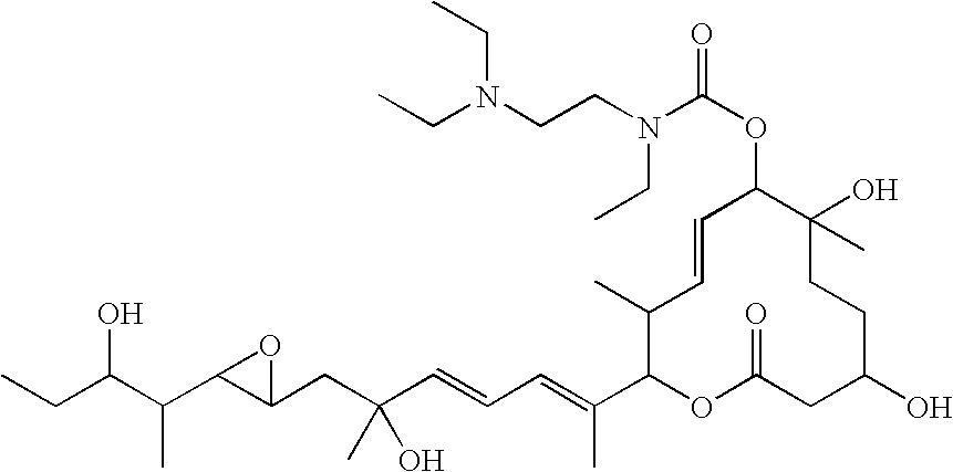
CCC(C(C1C(CC(C=CC=C(C2OC(=O)CC(O)CCC(O)(C)C(OC(N(CCN(CC)CC)CC)=O)C=CC2C)C)(O)C)O1)C)O
